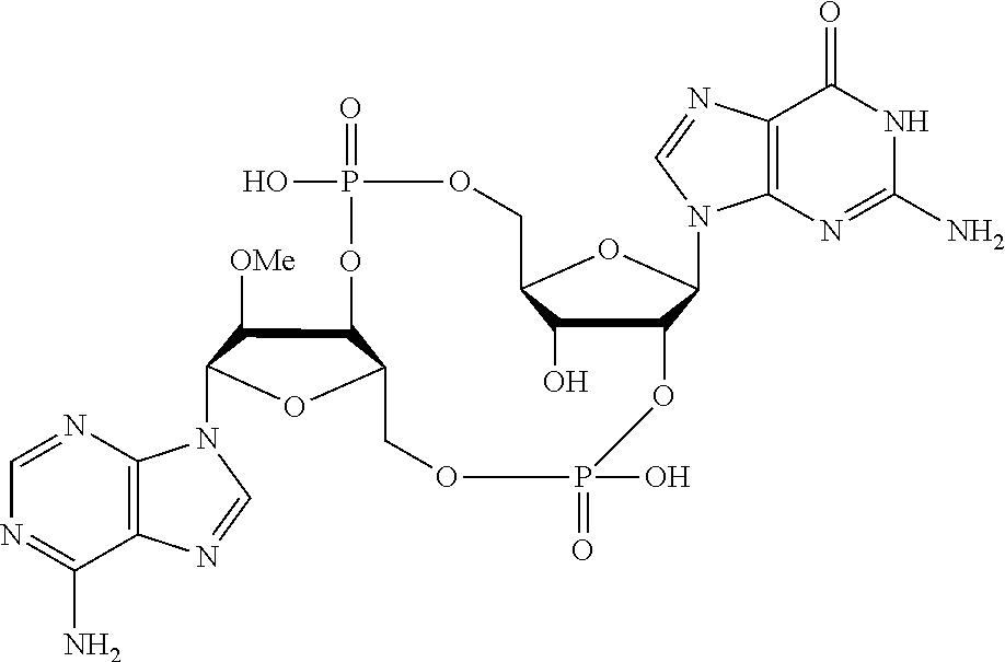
C12=C(N=CN=C1N)N(C1C([OMe])C3C(O1)COP(=O)(O)OC1C(O)C(COP(=O)(O)O3)OC1N1C3=C(N=C1)C(=O)NC(N)=N3)C=N2
